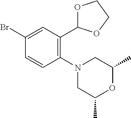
C1(N2CC(C)OC(C)C2)=C(C2OCCO2)C=C(Br)C=C1
